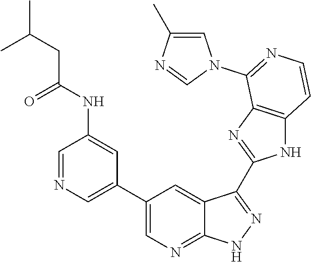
C1=NC=C(C2=CN=C3C(=C2)C(C2=NC4=C(N2)C=CN=C4N2C=C(C)N=C2)=NN3)C=C1NC(CC(C)C)=O
